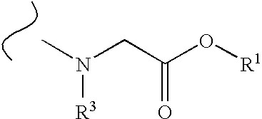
CN(CC(O[R1])=O)[R3]
